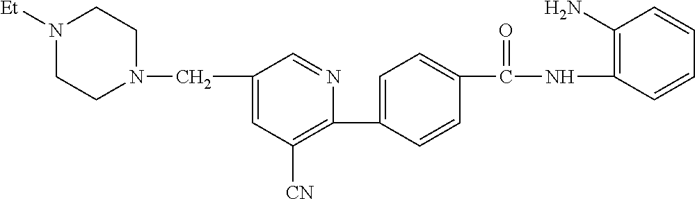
C1(C2=CC=C(C(NC3=C(N)C=CC=C3)=O)C=C2)=C([CN])C=C(CN2CCN([Et])CC2)C=N1
